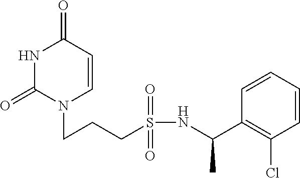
N1C(=O)N(CCCS(NC(C2=C(Cl)C=CC=C2)C)(=O)=O)C=CC1=O
